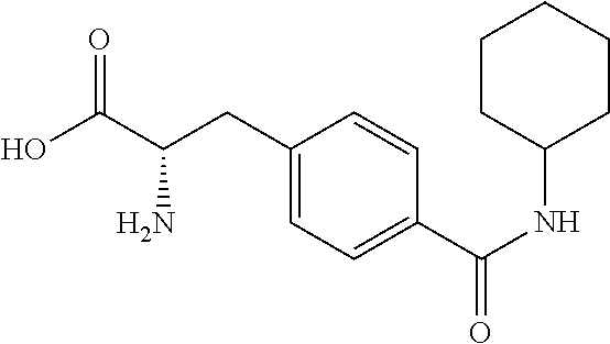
OC(C(CC1=CC=C(C(NC2CCCCC2)=O)C=C1)N)=O
